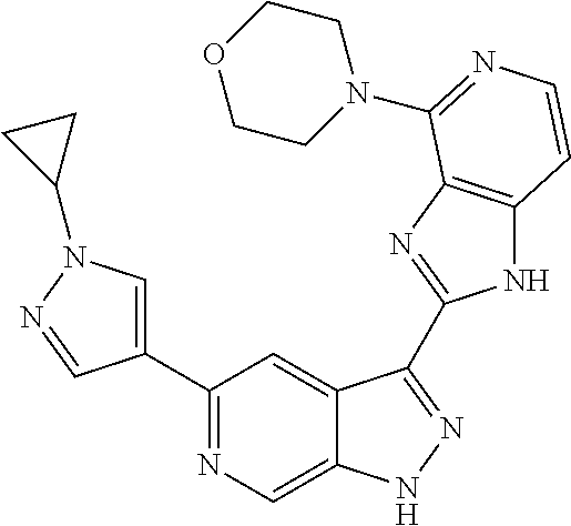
C1(C2=CN(C3CC3)N=C2)=NC=C2C(=C1)C(C1=NC3=C(N1)C=CN=C3N1CCOCC1)=NN2
